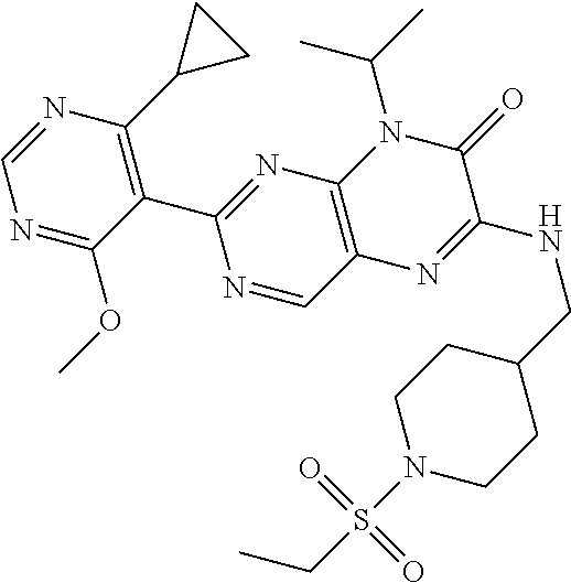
N1=C(OC)C(C2=NC3=C(C=N2)N=C(NCC2CCN(S(CC)(=O)=O)CC2)C(=O)N3C(C)C)=C(C2CC2)N=C1
